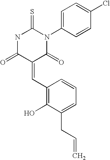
O=C1C(=CC2=C(O)C(CC=C)=CC=C2)C(=O)N(C2=CC=C(Cl)C=C2)C(=S)N1
